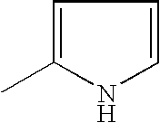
C1=C(C)NC=C1
